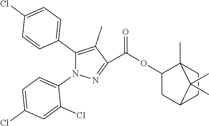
C1(C2=CC=C(Cl)C=C2)=C(C)C(C(OC2CC3CCC2(C)C3(C)C)=O)=NN1C1=CC=C(Cl)C=C1Cl
